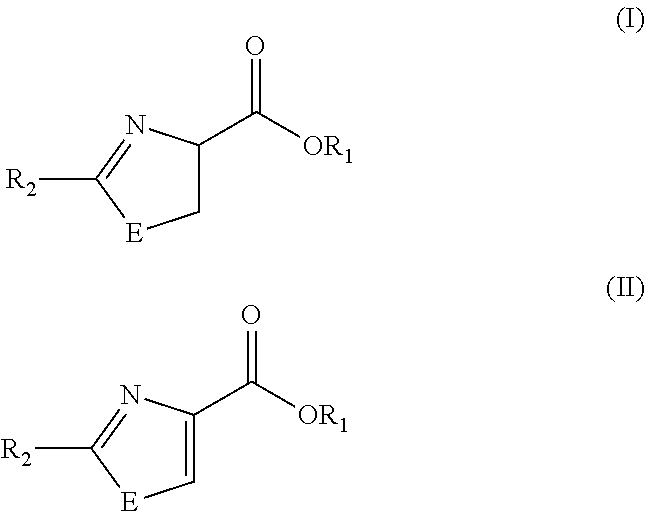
C1(C([OR1])=O)C[E]C([R2])=N1.C1(C([OR1])=O)=C[E]C([R2])=N1
